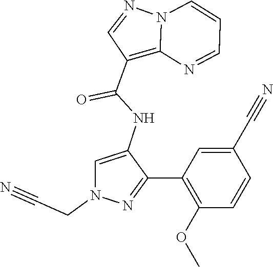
N12C(=C(C(NC3=CN(CC#N)N=C3C3=C(OC)C=CC(C#N)=C3)=O)C=N1)N=CC=C2
